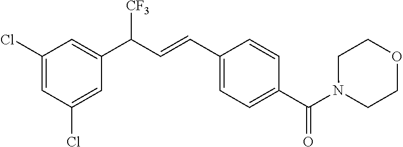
C1(Cl)=CC(Cl)=CC(C(C=CC2=CC=C(C(=O)N3CCOCC3)C=C2)[CF3])=C1
